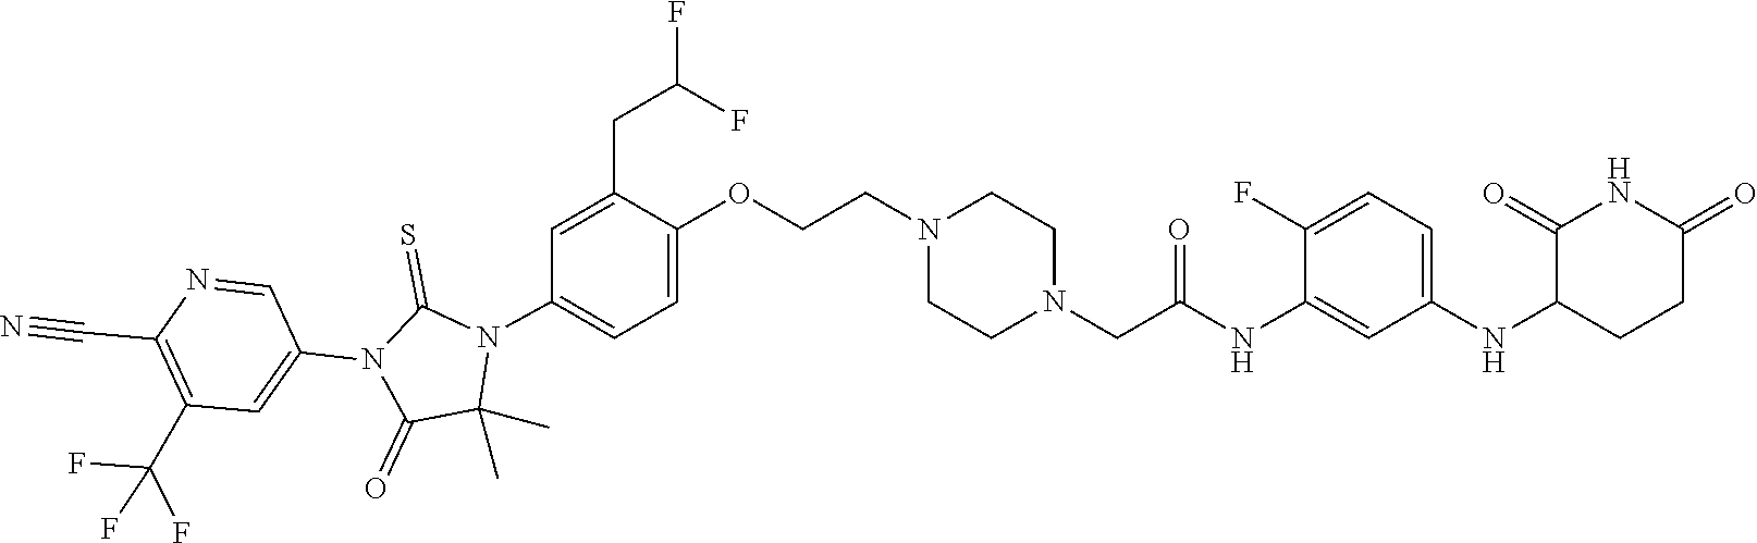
C1(C)(C)N(C2=CC=C(OCCN3CCN(CC(NC4=CC(NC5C(=O)NC(=O)CC5)=CC=C4F)=O)CC3)C(CC(F)F)=C2)C(=S)N(C2=CC(C(F)(F)F)=C(C#N)N=C2)C1=O
